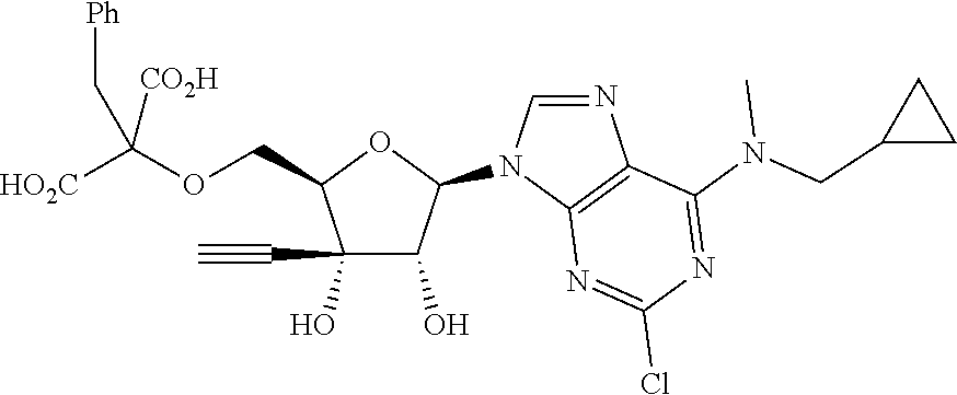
C1(O)(C#C)C(O)C(N2C=NC3=C2N=C(Cl)N=C3N(CC2CC2)C)OC1COC([HO2C])([CO2H])C[Ph]
